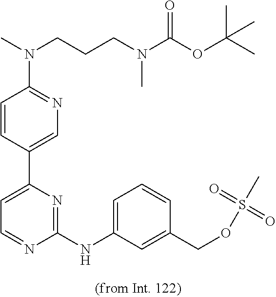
C1(NC2=CC=CC(COS(C)(=O)=O)=C2)=NC(C2=CN=C(N(C)CCCN(C(OC(C)(C)C)=O)C)C=C2)=CC=N1
